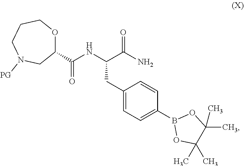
C1(CC(NC(C2OCCCN([PG])C2)=O)C(N)=O)=CC=C(B2OC(C)(C)C(C)(C)O2)C=C1
